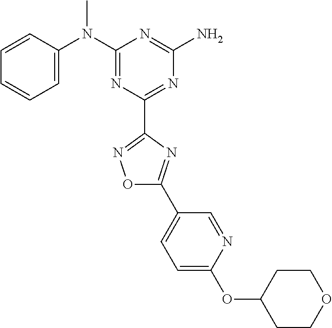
C1=CC(N(C2=NC(C3=NOC(C4=CC=C(OC5CCOCC5)N=C4)=N3)=NC(N)=N2)C)=CC=C1
